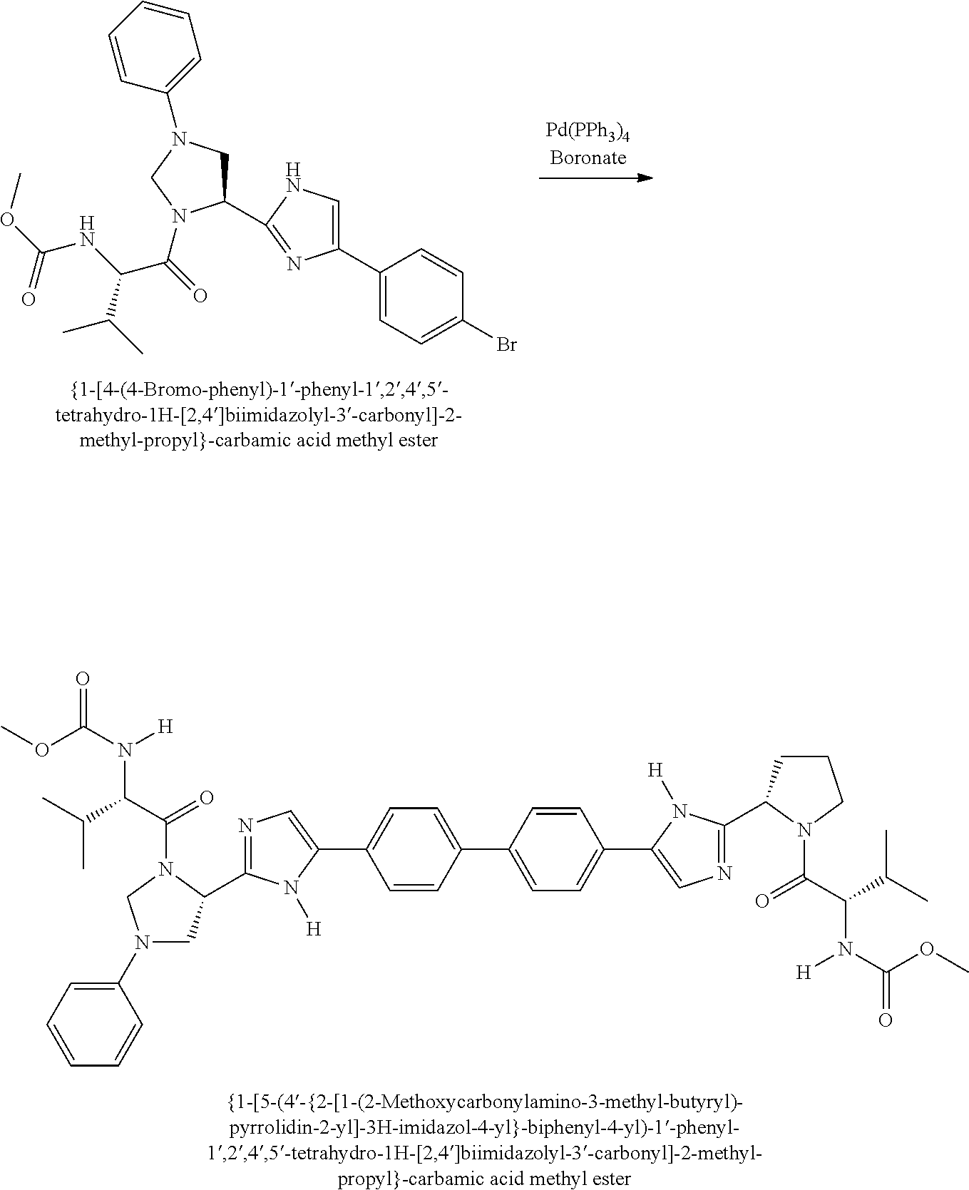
C1(C2=NC(C3=CC=C(Br)C=C3)=CN2)CN(C2=CC=CC=C2)CN1C(=O)C(NC(OC)=O)C(C)C.C1=CC(C2=CC=C(C3=CN=C(C4CCCN4C(C(C(C)C)N(C(OC)=O)[H])=O)N3[H])C=C2)=CC=C1C1=CN=C(C2CN(C3=CC=CC=C3)CN2C(C(C(C)C)N(C(OC)=O)[H])=O)N1[H]
